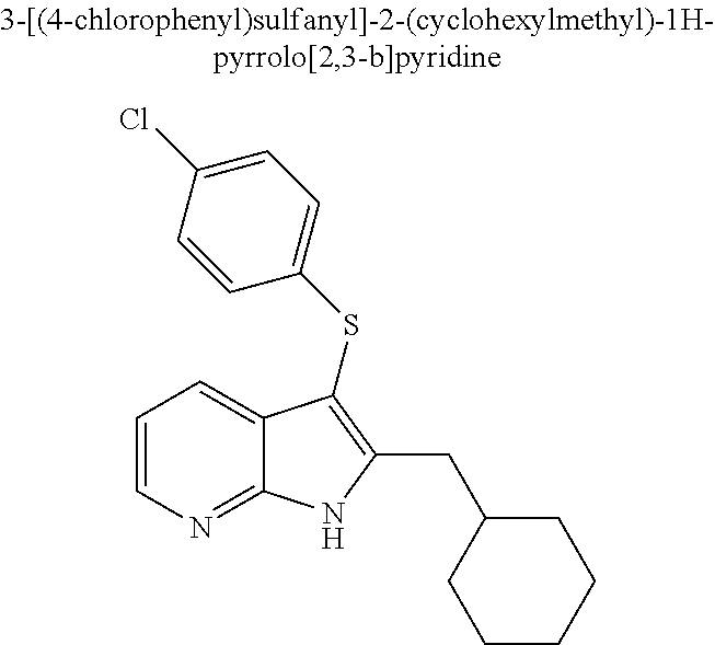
C(C1=C(SC2=CC=C(Cl)C=C2)C2=CC=CN=C2N1)C1CCCCC1
